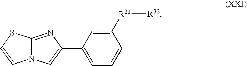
N12C(=NC(C3=CC=CC([R21][R32])=C3)=C1)SC=C2
